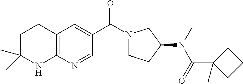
C(C1=CC2=C(N=C1)NC(C)(C)CC2)(=O)N1CCC(N(C(C2(C)CCC2)=O)C)C1
